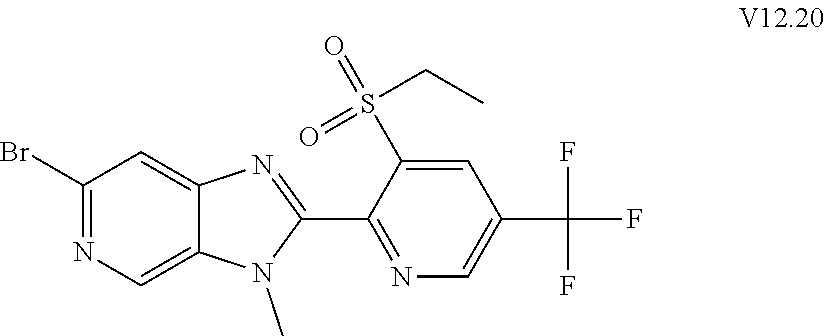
N1(C)C(C2=NC=C(C(F)(F)F)C=C2S(=O)(=O)CC)=NC2=CC(Br)=NC=C12
